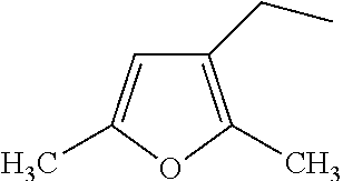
C1(CC)=C(C)OC(C)=C1
